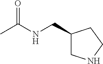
C1(CNC(C)=O)CNCC1
